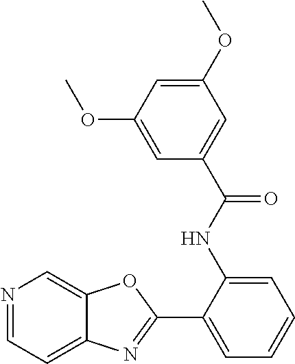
C1(NC(C2=CC(OC)=CC(OC)=C2)=O)=CC=CC=C1C1=NC2=CC=NC=C2O1
